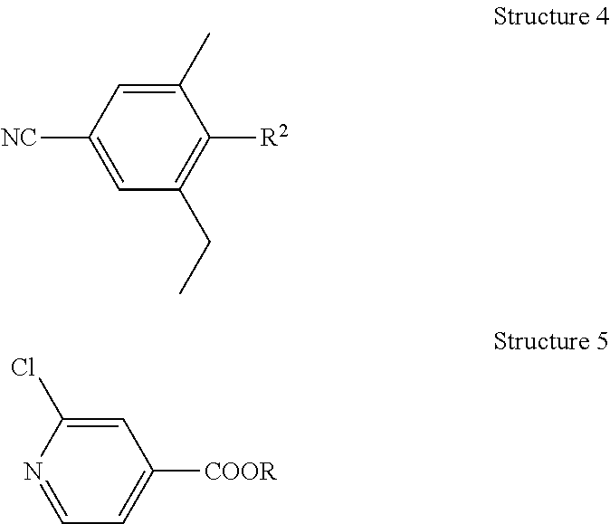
[NC]C1=CC(CC)=C([R2])C(C)=C1.[COOR]C1=CC=NC(Cl)=C1
